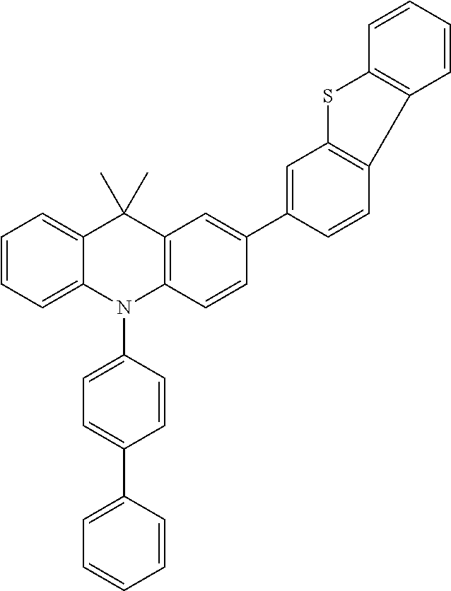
C1=CC=C2C(=C1)C(C)(C)C1=C(N2C2=CC=C(C3=CC=CC=C3)C=C2)C=CC(C2=CC3=C(C=C2)C2=C(S3)C=CC=C2)=C1
